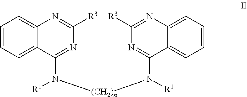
C1=CC=C2C(=C1)N=C([R3])N=C2N([(CH2)n]N([R1])C1=NC([R3])=NC2=CC=CC=C12)[R1]
